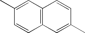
C1=C(C)C=CC2=C1C=CC(C)=C2
